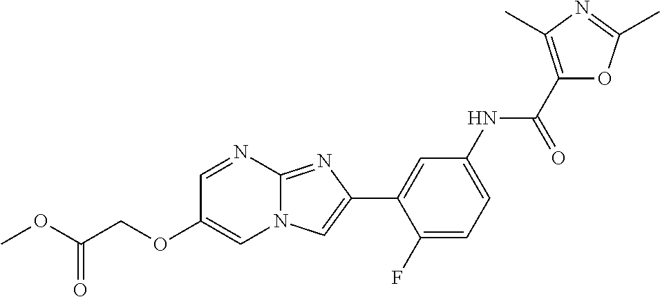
C1=NC2=NC(C3=CC(NC(C4=C(C)N=C(C)O4)=O)=CC=C3F)=CN2C=C1OCC(OC)=O
